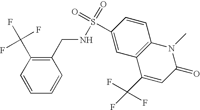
C1=CC=CC(CNS(=O)(=O)C2=CC3=C(C=C2)N(C)C(=O)C=C3C(F)(F)F)=C1C(F)(F)F
